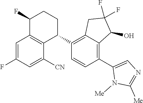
C1=C(F)C=C([CN])C2=C1C(F)CCC2C1=C2C(=C(C3=CN=C([Me])N3[Me])C=C1)C(O)C(F)(F)C2
